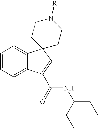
C1=CC=C2C(=C1)C1(C=C2C(=O)NC(CC)CC)CCN([R1])CC1
